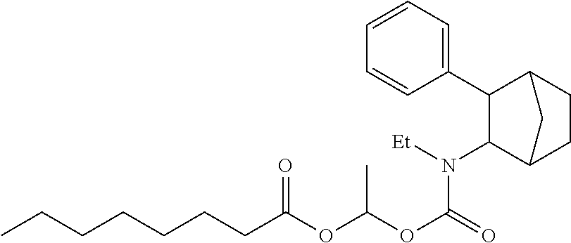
C1(N([Et])C(OC(OC(CCCCCCC)=O)C)=O)C2CCC(C1C1=CC=CC=C1)C2
